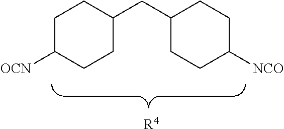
C1C([OCN])CCC(CC2CCC([NCO])CC2)C1.[R4]
